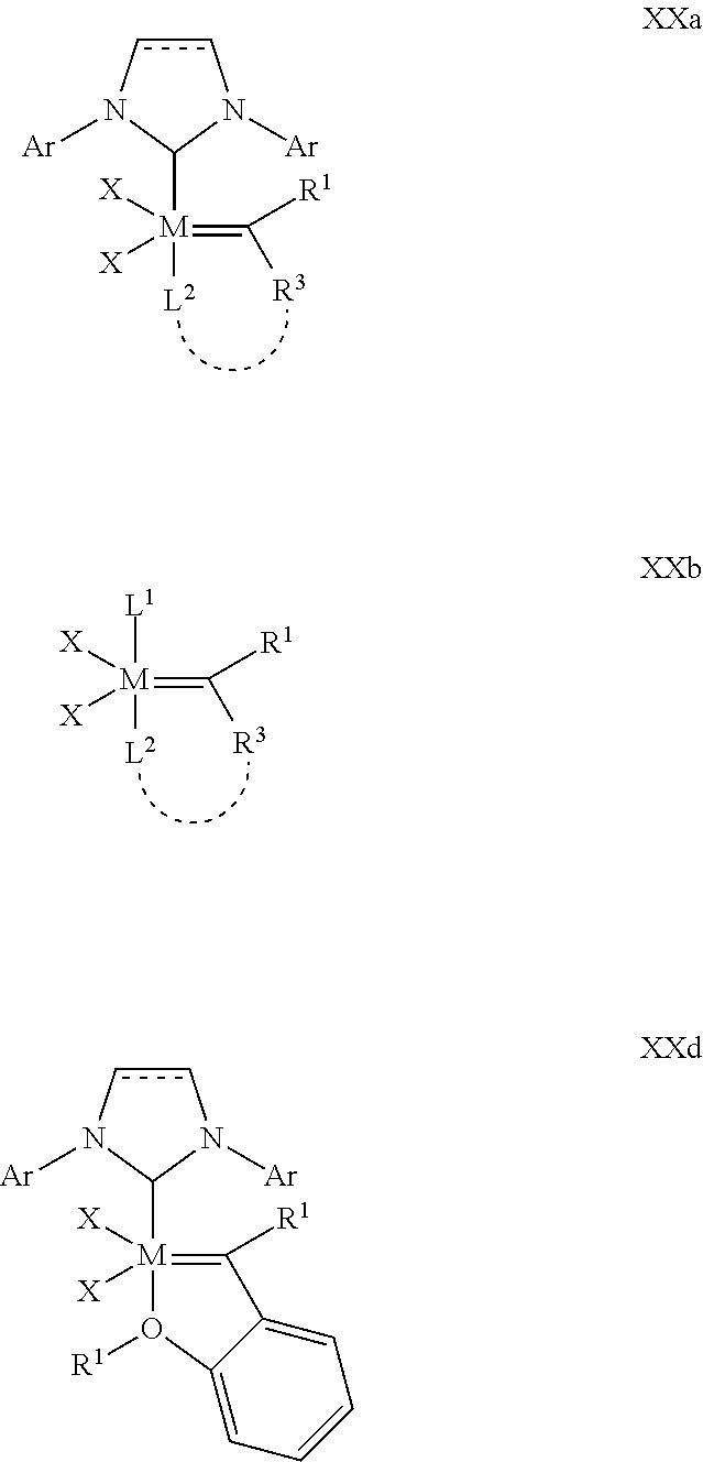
c1cN([Ar])C([M](=C([R1])[R3])([X])([X])[L2])N1[Ar].[L1][M](=C([R1])[R3])([X])([X])[L2].c1cN([Ar])C([M]2([X])([X])=C([R1])C3=CC=CC=C3O2[R1])N1[Ar]
